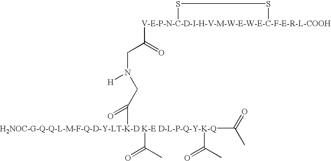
[H2NOC-G-Q-Q-L-M-F-Q-D-Y-LT-K-D K-E D-L-P-Q-Y-K-Q](C(C)=O)(C(C)=O)(C(=O)C)C(CN([H])CC(=O)[V-E-P-N-C-D-I-H-V-M-W-E-W-E-C-F-E-R-L-COOH]1SS1)=O
